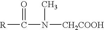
[R]C(N([CH2COOH])C)=O
